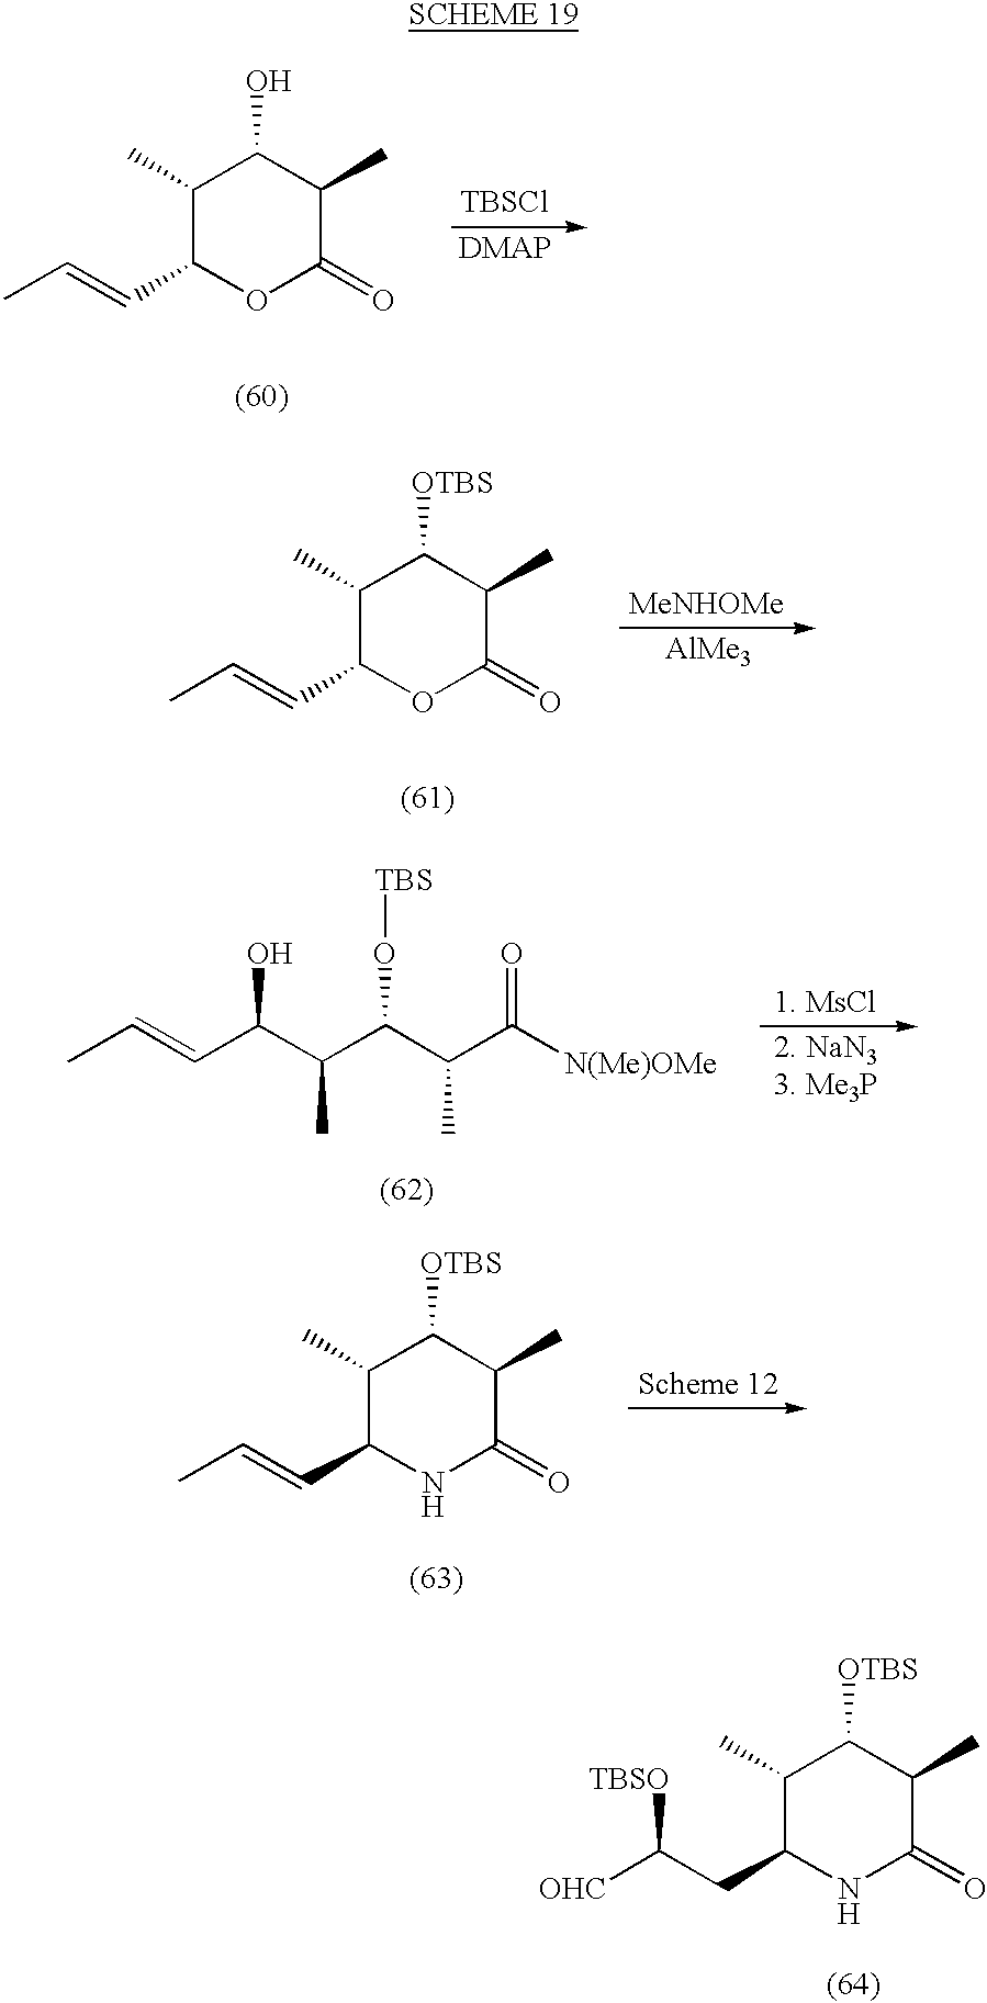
C1(C)C(CC([OHC])[TBSO])NC(=O)C(C)C1[OTBS].C1(C)C(C=CC)OC(=O)C(C)C1O.[TBSCl].C1(C)C(C=CC)OC(=O)C(C)C1[OTBS].CC=CC(C(C(C(C([N(Me)OMe])=O)C)O[TBS])C)O.C1(C)C(C=CC)NC(=O)C(C)C1[OTBS]
